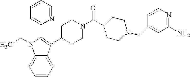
C(N1C2=CC=CC=C2C(C2CCN(C(C3CCN(CC4=CC(N)=NC=C4)CC3)=O)CC2)=C1C1=CC=CC=N1)C
